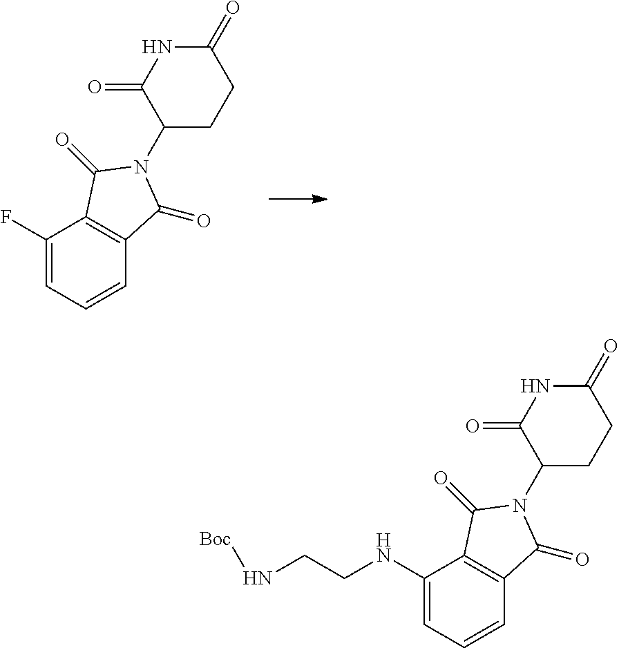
C1(F)=CC=CC2=C1C(=O)N(C1CCC(=O)NC1=O)C2=O.C1(NCCN[Boc])=CC=CC2=C1C(=O)N(C1CCC(=O)NC1=O)C2=O
